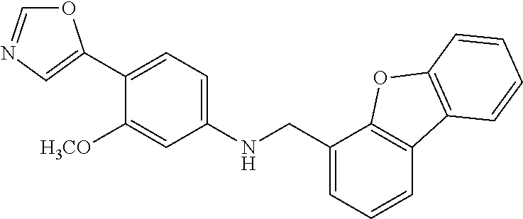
C1(C2=CN=CO2)=CC=C(NCC2=CC=CC3=C2OC2=C3C=CC=C2)C=C1[H3CO]
